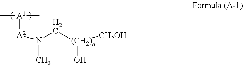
C[A1](C)[A2]N(C)C[(CH2)n](O)[CH2OH]
